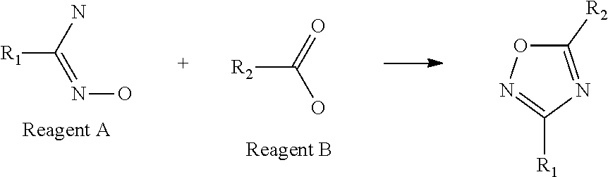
[R2]C(O)=O.C1([R2])=NC([R1])=NO1.[R1]C(N)=NO
